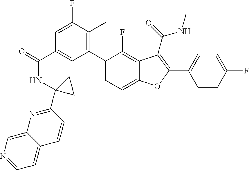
O=C(C1=CC(C2=CC=C3C(=C2F)C(C(=O)NC)=C(C2=CC=C(F)C=C2)O3)=C(C)C(F)=C1)NC1(C2=NC3=CN=CC=C3C=C2)CC1
